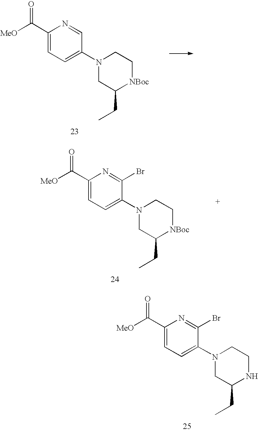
C1(C([MeO])=O)=CC=C(N2CC(CC)[NBoc]CC2)C=N1.C1(C([MeO])=O)=CC=C(N2CC(CC)[NBoc]CC2)C(Br)=N1.C1(C([MeO])=O)=CC=C(N2CC(CC)NCC2)C(Br)=N1
